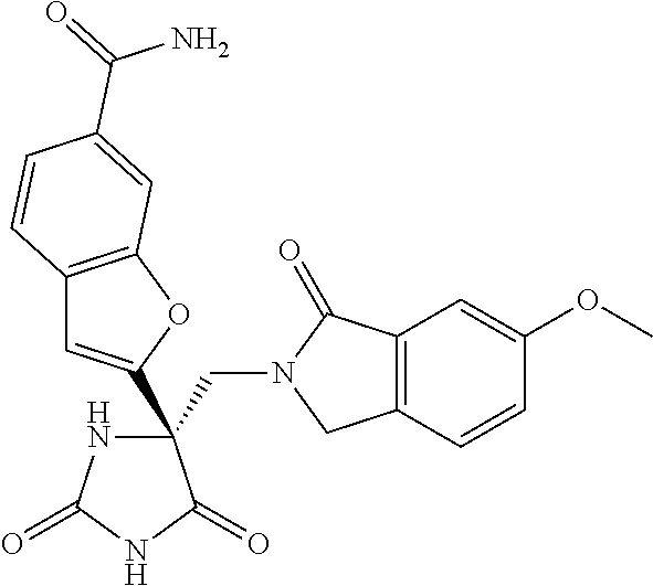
C(C1(C2=CC3=C(O2)C=C(C(N)=O)C=C3)NC(=O)NC1=O)N1CC2=C(C1=O)C=C(OC)C=C2
